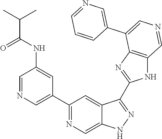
C1(C2=CN=CC(NC(=O)C(C)C)=C2)=NC=C2C(=C1)C(C1=NC3=C(N1)C=NC=C3C1=CN=CC=C1)=NN2
